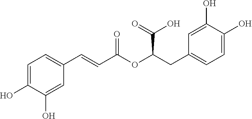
C1=C(O)C(O)=CC(C=CC(=O)OC(C(=O)O)CC2=CC=C(O)C(O)=C2)=C1
